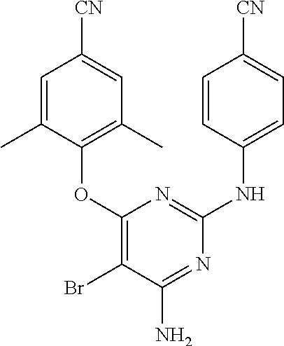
C1=C(C)C(OC2=C(Br)C(N)=NC(NC3=CC=C([CN])C=C3)=N2)=C(C)C=C1[CN]
